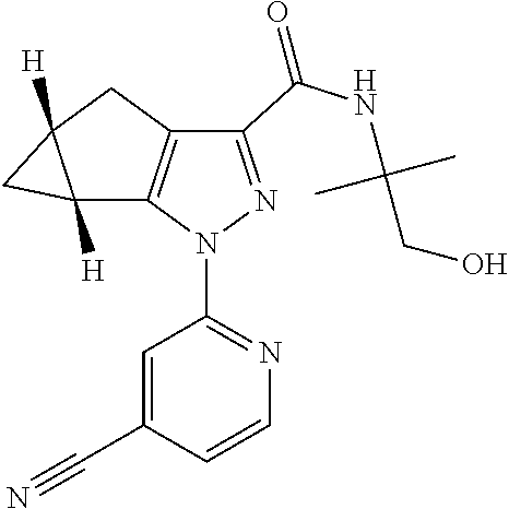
C1=C(C#N)C=CN=C1N1N=C(C(NC(CO)(C)C)=O)C2=C1C1([H])C([H])(C1)C2
